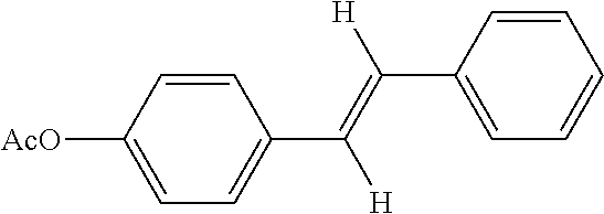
C1=C([AcO])C=CC(C(=C([H])C2=CC=CC=C2)[H])=C1
